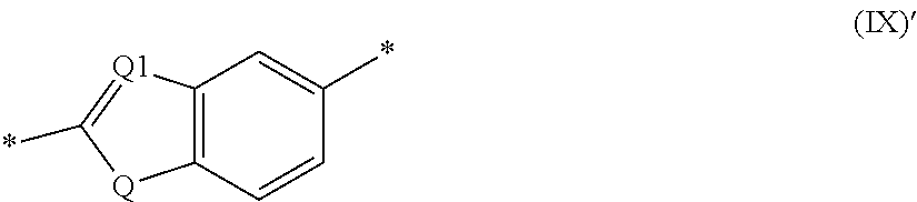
C12=C([Q1]=C(*)[Q]1)C=C(*)C=C2
